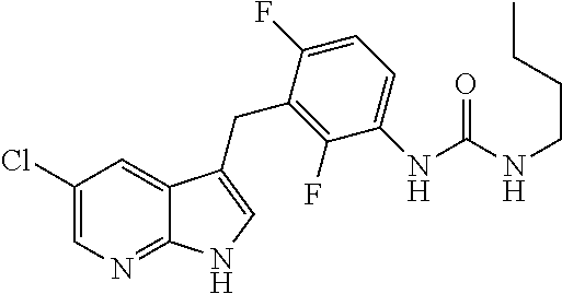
C1(F)=C(CC2=CNC3=NC=C(Cl)C=C32)C(F)=CC=C1NC(NCCCC)=O
